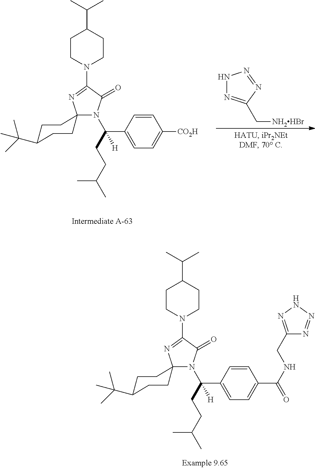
C(C(C)C)CC(C1=CC=C([CO2H])C=C1)([H])N1C2(CCC(C(C)(C)C)CC2)N=C(N2CCC(C(C)C)CC2)C1=O.N1N=C(C[NH2HBr])N=N1.C(C(C)C)CC(C1=CC=C(C(=O)NCC2=NNN=N2)C=C1)([H])N1C2(CCC(C(C)(C)C)CC2)N=C(N2CCC(C(C)C)CC2)C1=O
